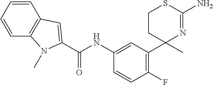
C(NC1=CC(C2(C)N=C(N)SCC2)=C(F)C=C1)(=O)C1=CC2=C(C=CC=C2)N1C
